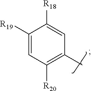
C1([R19])=CC([R20])=C(C)C=C1[R18]
